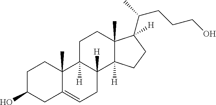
C1C(O)CC2=CCC3([H])C([H])(C2(C)C1)CCC1(C)C3([H])CCC1([H])C(C)CCCO
